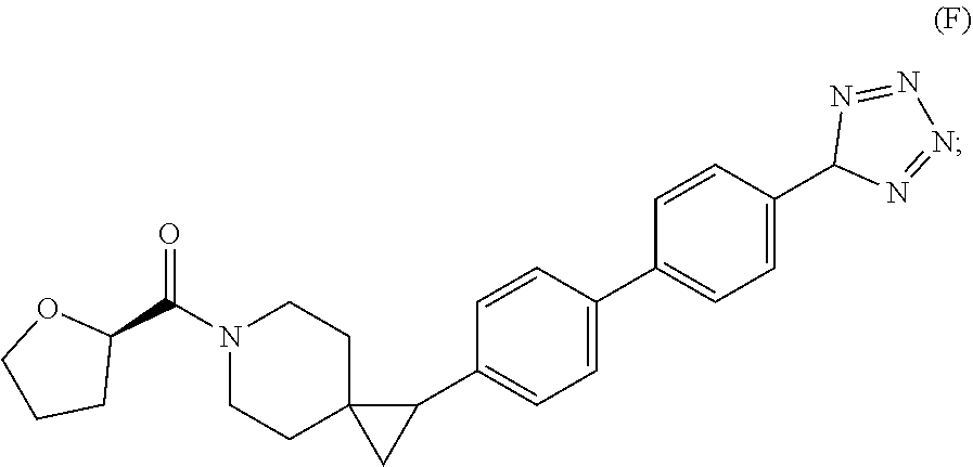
N1=NN=NC1C1=CC=C(C2=CC=C(C3C4(C3)CCN(C(C3OCCC3)=O)CC4)C=C2)C=C1
